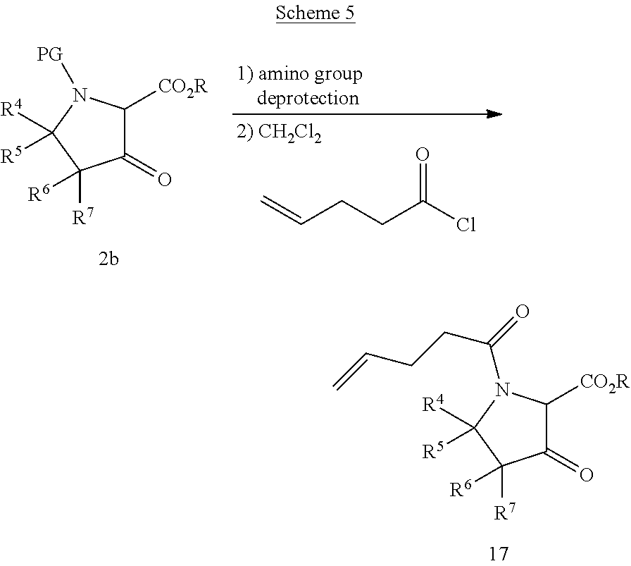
C1(=O)C([CO2R])N([PG])C([R4])([R5])C1([R7])[R6].C=CCCC(Cl)=O.C1(=O)C([CO2R])N(C(=O)CCC=C)C([R4])([R5])C1([R7])[R6]
